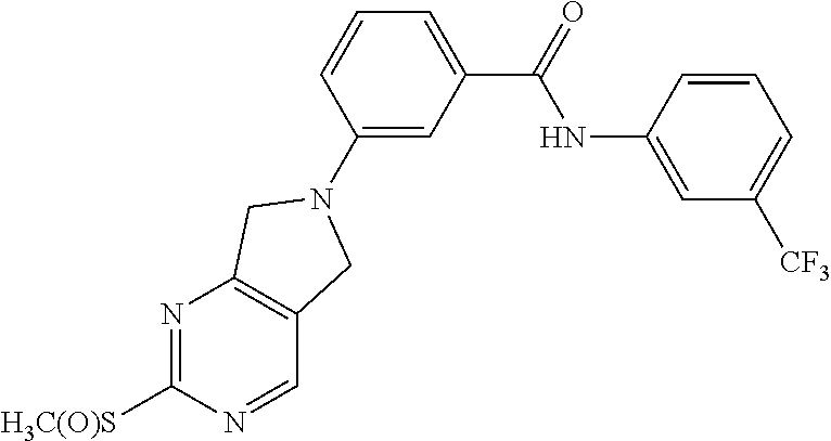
N1=C([H3C(O)S])N=CC2=C1CN(C1=CC(C(=O)NC3=CC([CF3])=CC=C3)=CC=C1)C2
